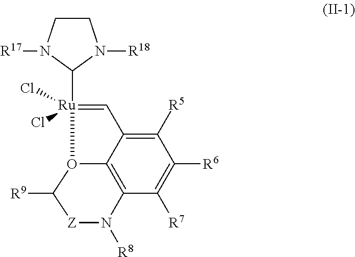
C1=[Ru](C2N([R18])CCN2[R17])(Cl)(Cl)O2C3=C(C([R7])=C([R6])C([R5])=C13)N([R8])[Z]C2[R9]
